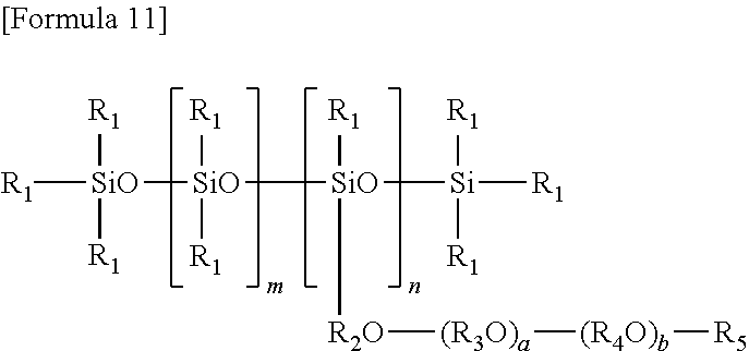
[R1][SiO]([R1])([R1])[SiO]([SiO]([Si]([R1])([R1])[R1])([R1])[R2O][(R3O)a][(R4O)b][R5])([R1])[R1]
